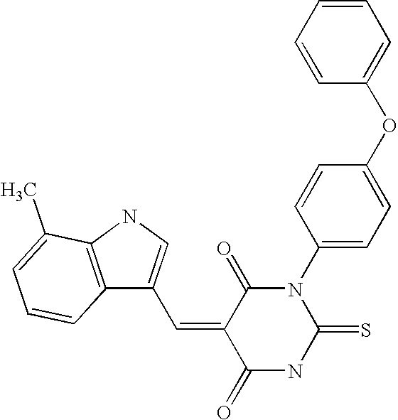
O=C1C(=CC2=CNC3=C2C=CC=C3C)C(=O)N(C2=CC=C(OC3=CC=CC=C3)C=C2)C(=S)N1
